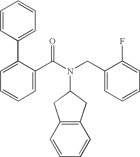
C1=CC=C(C2=CC=CC=C2)C(C(N(CC2=CC=CC=C2F)C2CC3=C(C2)C=CC=C3)=O)=C1
